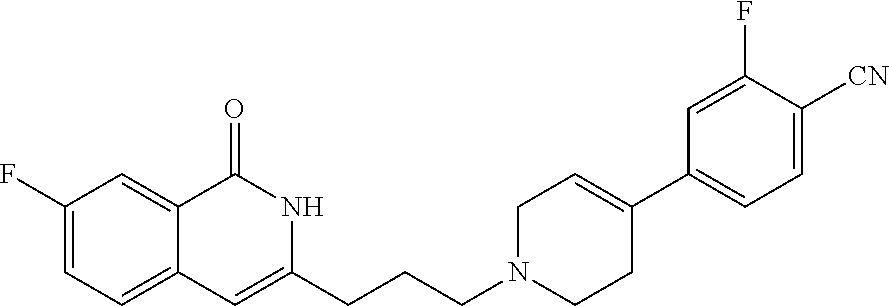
C1(F)=CC=C2C(=C1)C(=O)NC(CCCN1CCC(C3=CC=C([CN])C(F)=C3)=CC1)=C2
